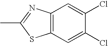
C12=C(N=C(C)S1)C=C(Cl)C(Cl)=C2
